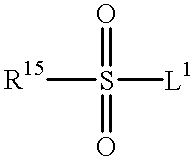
[R15]S([L1])(=O)=O
